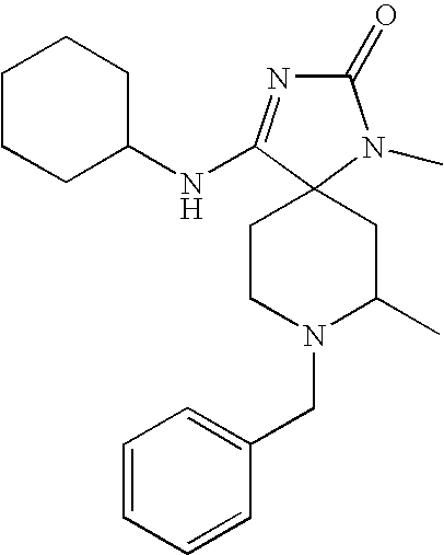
C1CCC(NC2=NC(=O)N(C)C23CCN(CC2=CC=CC=C2)C(C)C3)CC1
